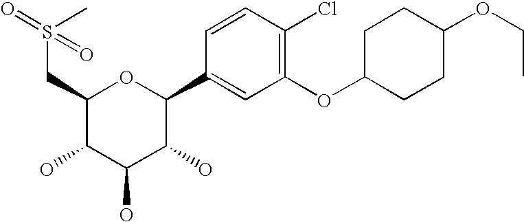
C1(CS(C)(=O)=O)C(O)C(O)C(O)C(C2=CC(OC3CCC(OCC)CC3)=C(Cl)C=C2)O1
